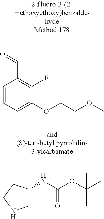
C1=CC=C(OCCOC)C(F)=C1C=O.N(C(=O)OC(C)(C)C)C1CNCC1
